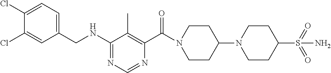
C1(NCC2=CC=C(Cl)C(Cl)=C2)=NC=NC(C(N2CCC(N3CCC(S(=O)(=O)N)CC3)CC2)=O)=C1C
